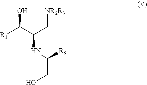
[R1]C(C(C[NR2R3])NC(CO)[R5])O
